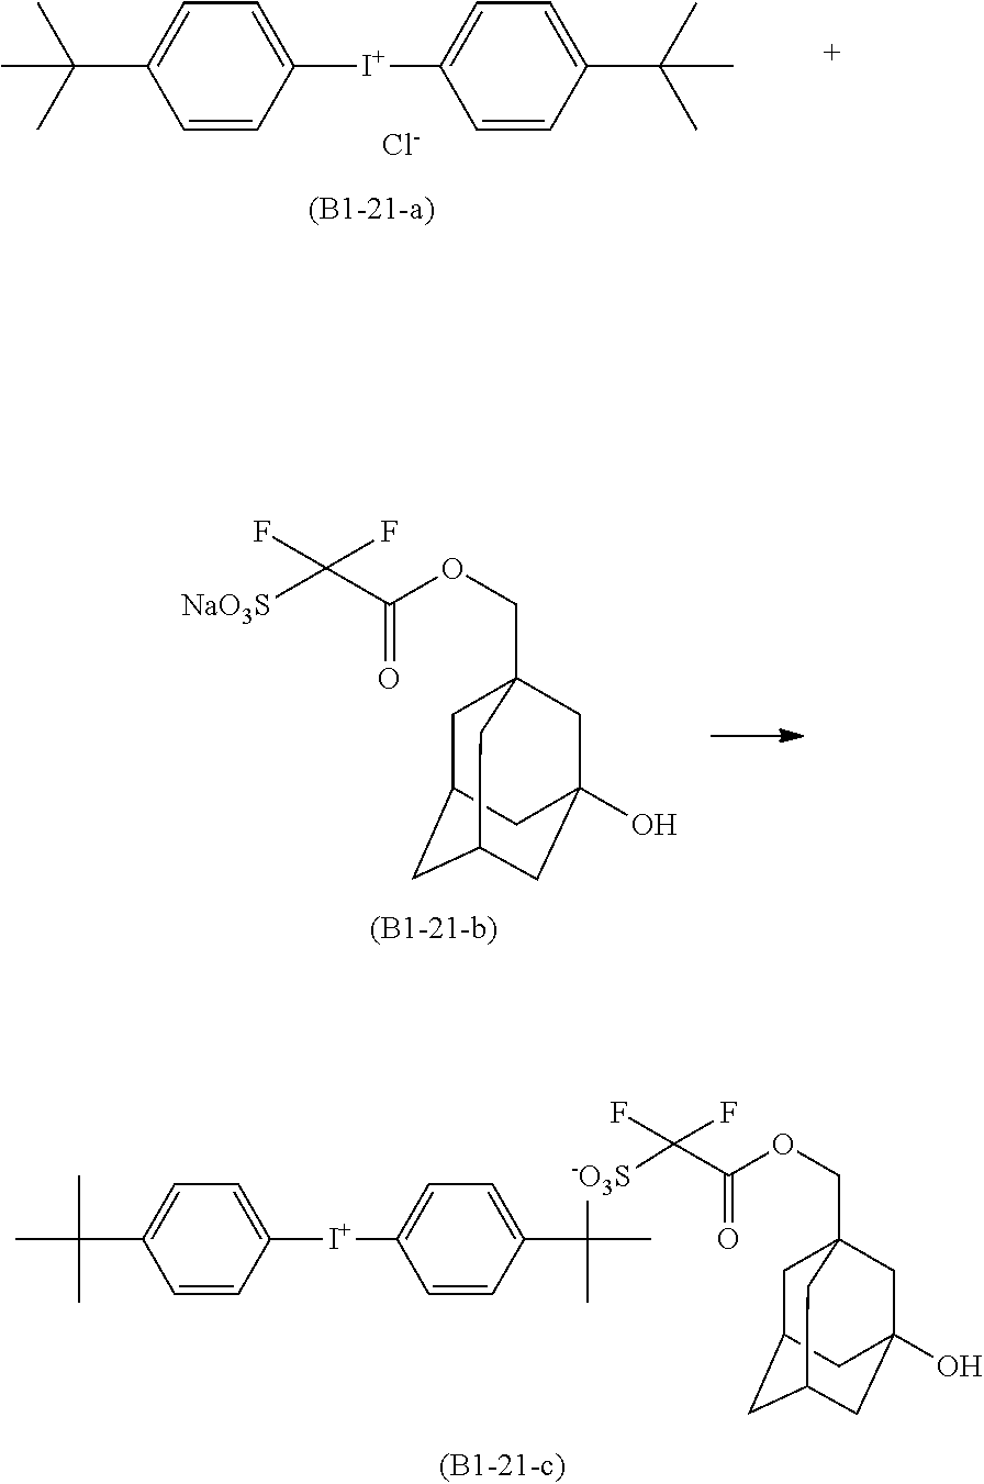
C1=C(C(C)(C)C)C=CC([I+]C2=CC=C(C(C)(C)C)C=C2)=C1.[Cl-].C(OC(C([NaO3S])(F)F)=O)C12CC3CC(CC(O)(C1)C3)C2.C1=C(C(C)(C)C)C=CC([I+]C2=CC=C(C([-O3S]C(C(OCC34CC5CC(CC(O)(C3)C5)C4)=O)(F)F)(C)C)C=C2)=C1
